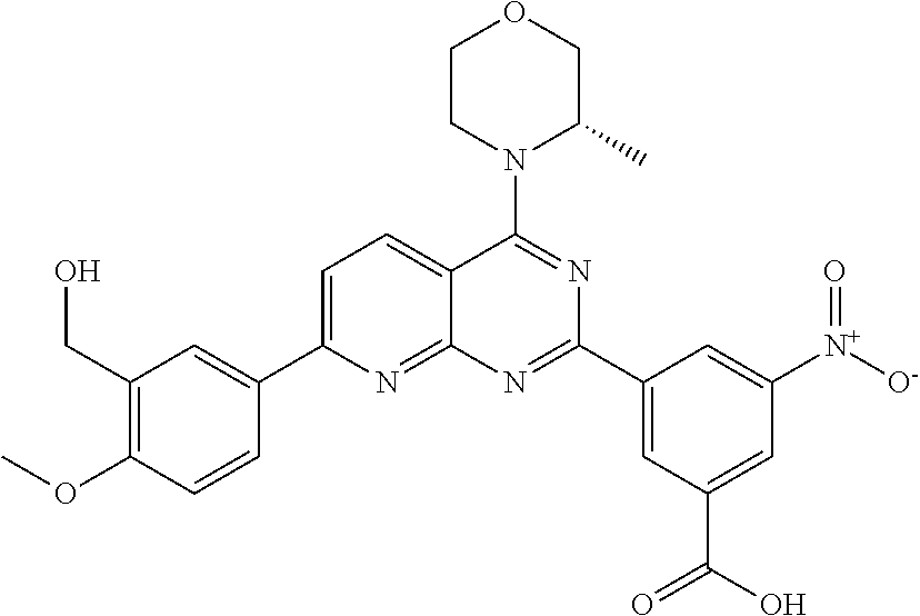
C1=C(C2=CC(CO)=C(OC)C=C2)N=C2C(=C1)C(N1C(C)COCC1)=NC(C1=CC(C(O)=O)=CC([N+](=O)[O-])=C1)=N2
